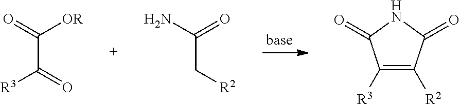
C(C(=O)[R3])(=O)[OR].C(C[R2])(=O)N.C1([R3])=C([R2])C(=O)NC1=O
